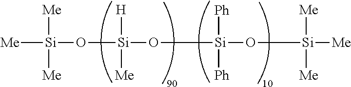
[Me][Si]([Me])(O[Si]([H])([Me])O[Si]([Ph])([Ph])O[Si]([Me])([Me])[Me])[Me]
